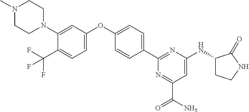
C1(C2=CC=C(OC3=CC=C(C(F)(F)F)C(N4CCN(C)CC4)=C3)C=C2)=NC(NC2CCNC2=O)=CC(C(N)=O)=N1
